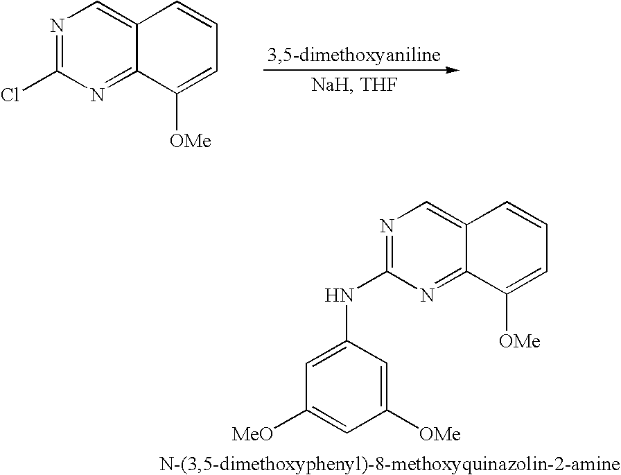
N1=C(Cl)N=C2C(=C1)C=CC=C2[OMe].N1=C(NC2=CC([MeO])=CC([OMe])=C2)N=C2C(=C1)C=CC=C2[OMe]
